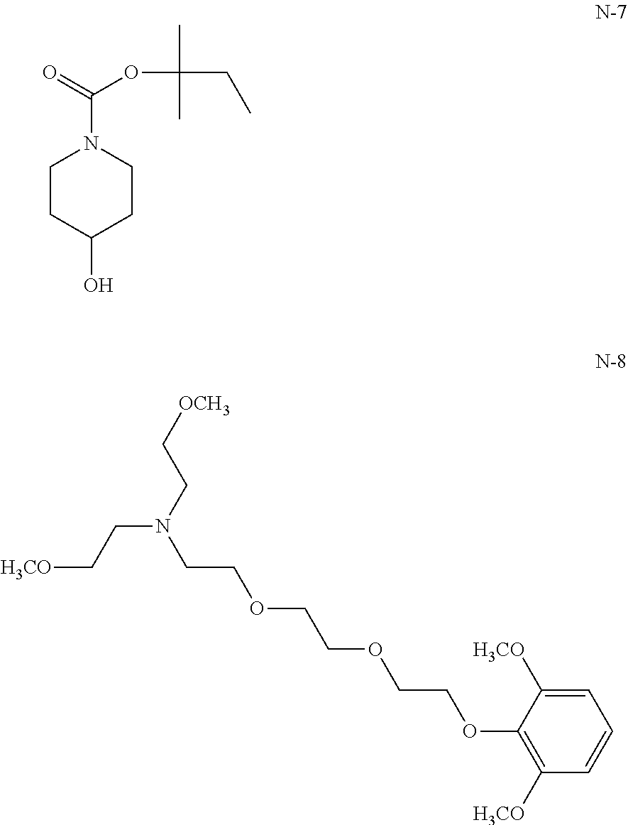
C1CC(O)CCN1C(=O)OC(CC)(C)C.C1(OCCOCCOCCN(CC[H3CO])CC[OCH3])=C([H3CO])C=CC=C1[H3CO]
